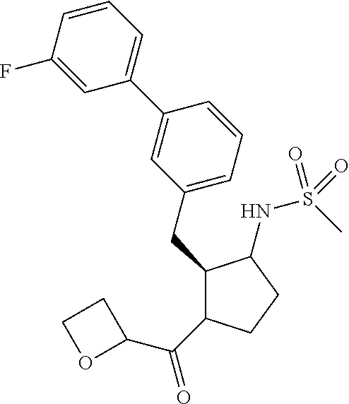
C1(CC2C(C(=O)C3CCO3)CCC2NS(C)(=O)=O)=CC=CC(C2=CC=CC(F)=C2)=C1
